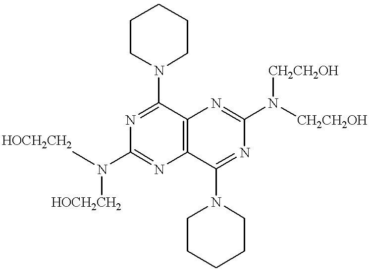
N1=C(N2CCCCC2)C2=C(N=C1N([HOCH2CH2])[HOCH2CH2])C(N1CCCCC1)=NC(N([CH2CH2OH])[CH2CH2OH])=N2
